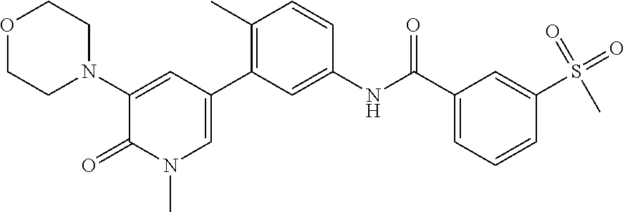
O1CCN(C2=CC(C3=C(C)C=CC(NC(C4=CC=CC(S(C)(=O)=O)=C4)=O)=C3)=CN(C)C2=O)CC1
